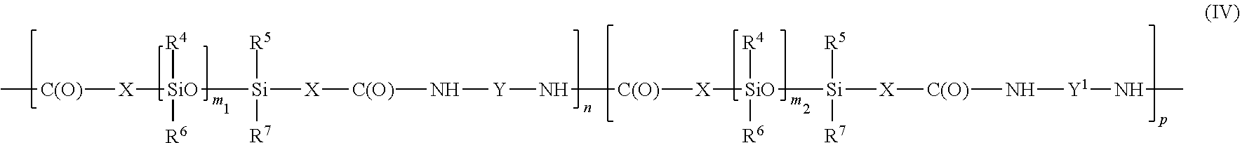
C[C(O)][X][SiO]([Si]([X][C(O)]N[Y]N[C(O)][X][SiO]([R4])([R6])[Si]([R5])([R7])[X][C(O)]N[Y1]NC)([R5])[R7])([R4])[R6]
